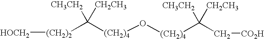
[(CH2)2](C([(CH2)4]O[(CH2)4]C(C[CO2H])([CH3CH2])[CH2CH3])([CH3CH2])[CH2CH3])[HOCH2]
